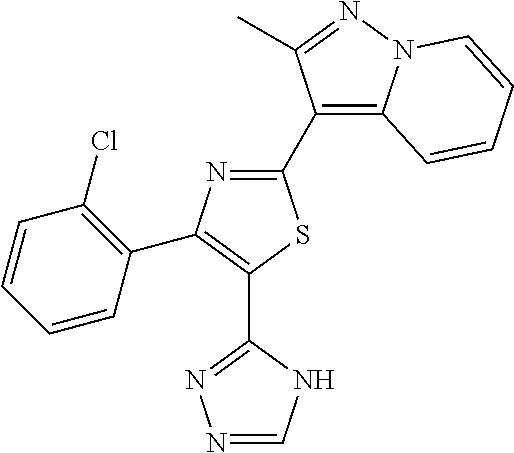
N1=CNC(C2=C(C3=C(Cl)C=CC=C3)N=C(C3=C4N(N=C3C)C=CC=C4)S2)=N1
